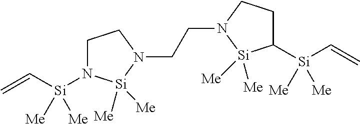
N1(CCN2[Si]([Me])([Me])C([Si](C=C)([Me])[Me])CC2)CCN([Si](C=C)([Me])[Me])[Si]1([Me])[Me]
